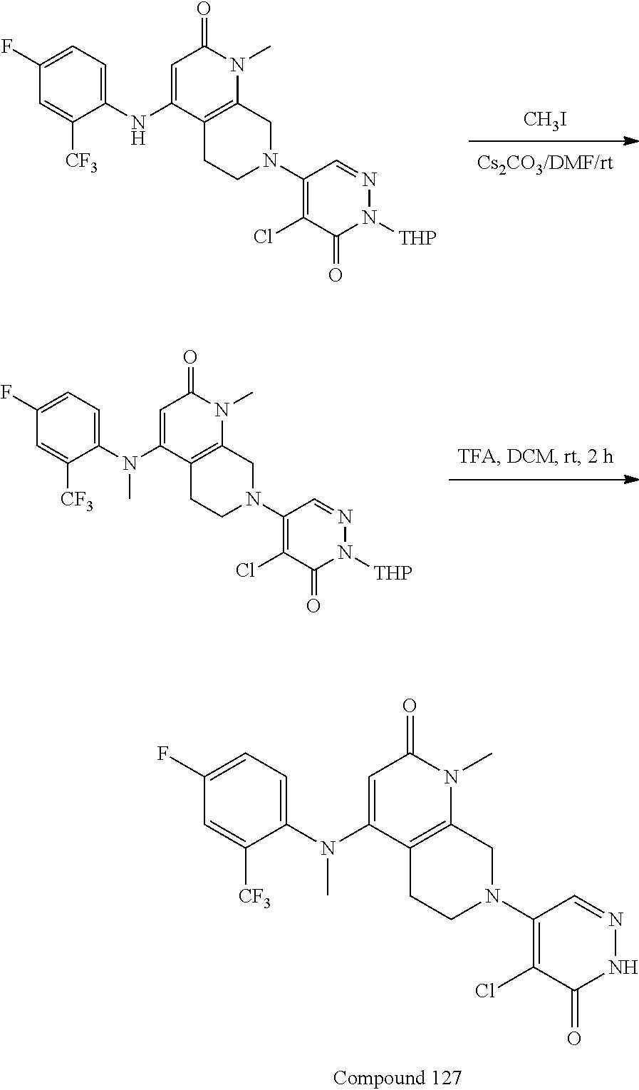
[CH3I].C1(N2CCC3=C(N(C)C(=O)C=C3NC3=CC=C(F)C=C3[CF3])C2)=C(Cl)C(=O)N([THP])N=C1.C1(N2CCC3=C(N(C)C(=O)C=C3N(C3=CC=C(F)C=C3[CF3])C)C2)=C(Cl)C(=O)NN=C1.C1(N2CCC3=C(N(C)C(=O)C=C3N(C3=CC=C(F)C=C3[CF3])C)C2)=C(Cl)C(=O)N([THP])N=C1
